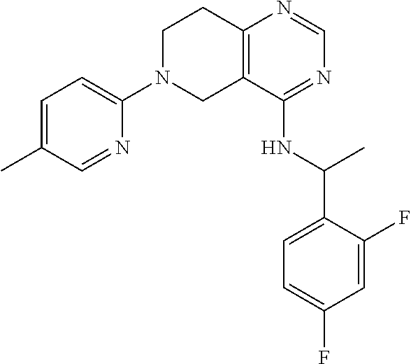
C1=NC(N2CCC3=C(C2)C(NC(C2=CC=C(F)C=C2F)C)=NC=N3)=CC=C1C
